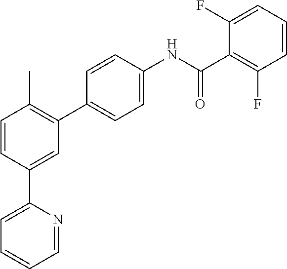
C1=C(C2=CC(C3=CC=C(NC(C4=C(F)C=CC=C4F)=O)C=C3)=C(C)C=C2)N=CC=C1
